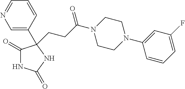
C1(=O)NC(=O)NC1(CCC(N1CCN(C2=CC(F)=CC=C2)CC1)=O)C1=CN=CC=C1
